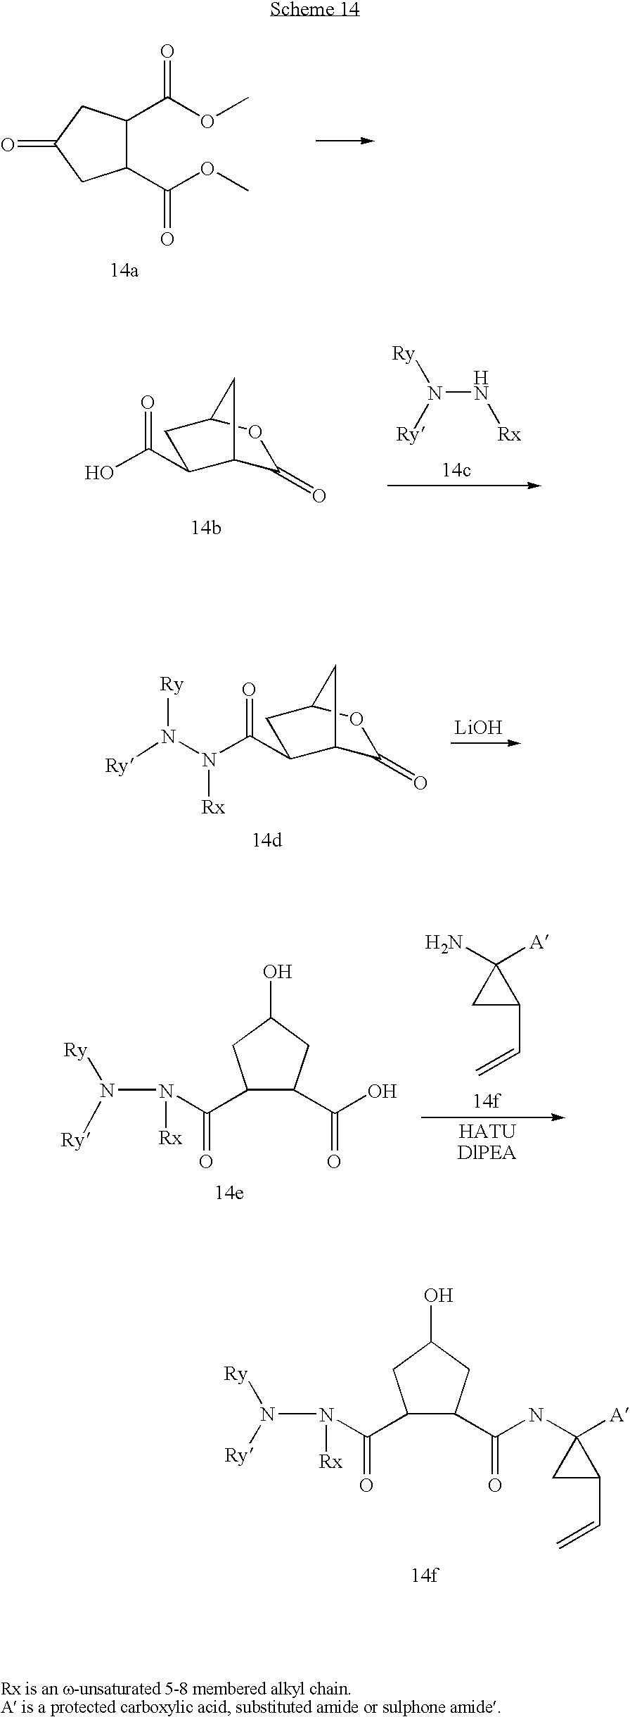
C1(C(OC)=O)C(C(OC)=O)CC(=O)C1.C1(=O)C2C(C(O)=O)CC(O1)C2.N(N[Rx])([Ry])[Ry].C1(=O)C2C(C(N([Rx])N([Ry])[Ry])=O)CC(O1)C2.[LiOH].[A]C1(N)CC1C=C.N([Rx])(N([Ry])[Ry])C(C1C(C(O)=O)CC(O)C1)=O.N([Rx])(N([Ry])[Ry])C(C1C(C(NC2([A])CC2C=C)=O)CC(O)C1)=O
